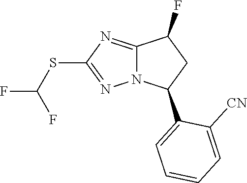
C12=NC(SC(F)F)=NN1C(C1=CC=CC=C1[CN])CC2F
